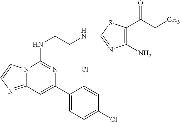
C12=NC=CN1C(NCCNC1=NC(N)=C(C(CC)=O)S1)=NC(C1=CC=C(Cl)C=C1Cl)=C2
